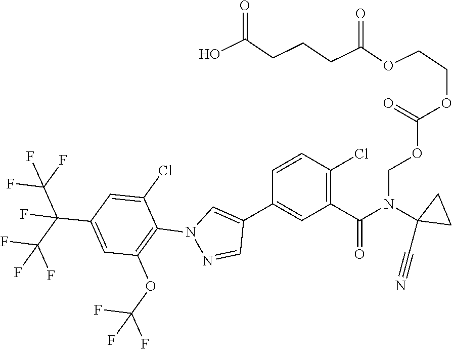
O(CN(C(=O)C1=C(Cl)C=CC(C2=CN(C3=C(OC(F)(F)F)C=C(C(C(F)(F)F)(C(F)(F)F)F)C=C3Cl)N=C2)=C1)C1(C#N)CC1)C(OCCOC(CCCC(O)=O)=O)=O
